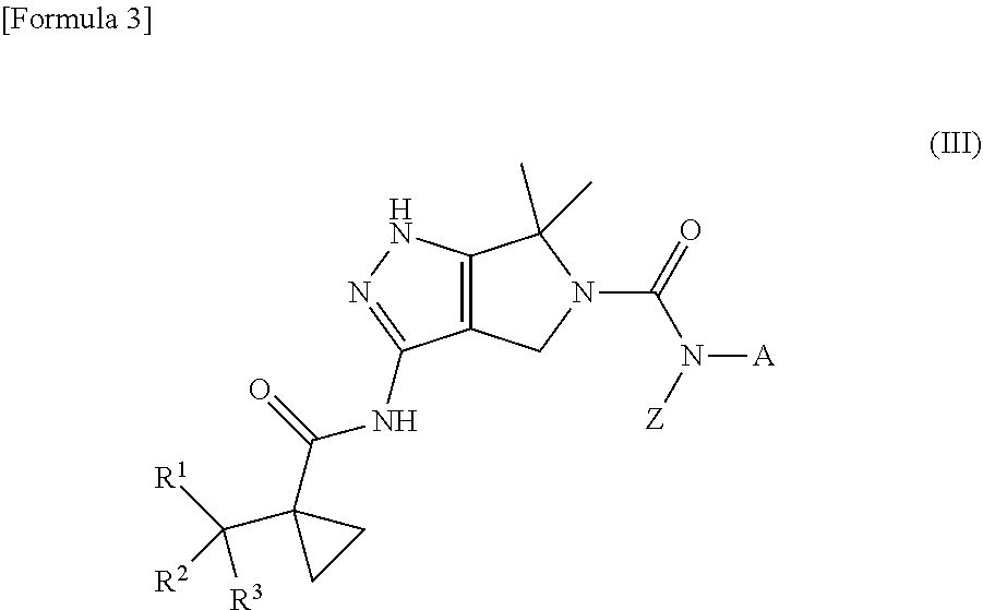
C12=C(CN(C(=O)N([Z])[A])C1(C)C)C(NC(C1(C([R1])([R3])[R2])CC1)=O)=NN2
